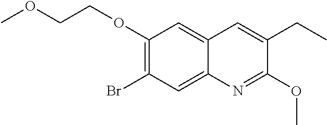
C1(OCCOC)=C(Br)C=C2C(=C1)C=C(CC)C(OC)=N2
